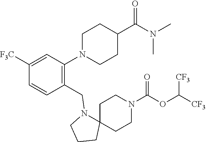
C1C2(CCN(C(OC([CF3])[CF3])=O)C1)N(CC1=C(N3CCC(C(N(C)C)=O)CC3)C=C([F3C])C=C1)CCC2
